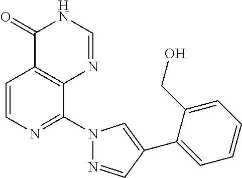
C1=CN=C(N2N=CC(C3=CC=CC=C3CO)=C2)C2=C1C(=O)NC=N2
